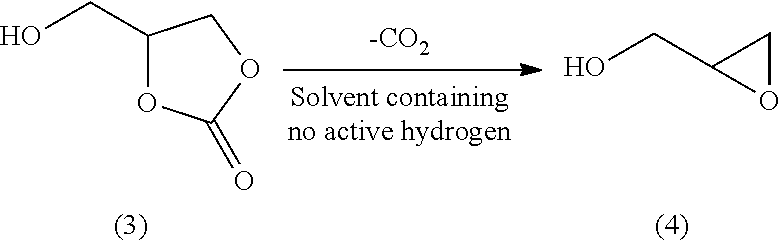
OCC1OC1.C1(CO)OC(=O)OC1
